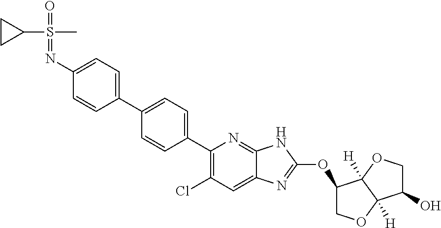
C1(C2=CC=C(C3=CC=C(N=S(C4CC4)(C)=O)C=C3)C=C2)=C(Cl)C=C2C(=N1)NC(OC1COC3([H])C1([H])OCC3O)=N2
